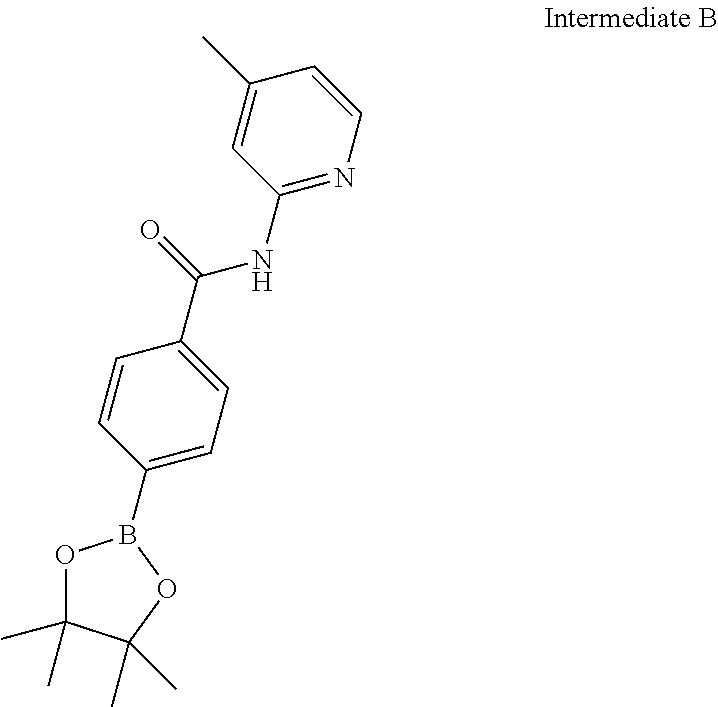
C1(B2OC(C)(C)C(C)(C)O2)=CC=C(C(=O)NC2=NC=CC(C)=C2)C=C1
